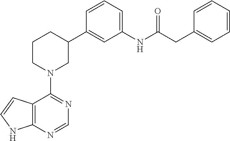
C12=C(N=CN=C1N1CC(C3=CC(NC(CC4=CC=CC=C4)=O)=CC=C3)CCC1)NC=C2
